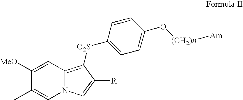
N12C(=C([O2S]C3=CC=C(O[(CH2)n][Am])C=C3)C([R])=C1)C(C)=C([MeO])C(C)=C2
